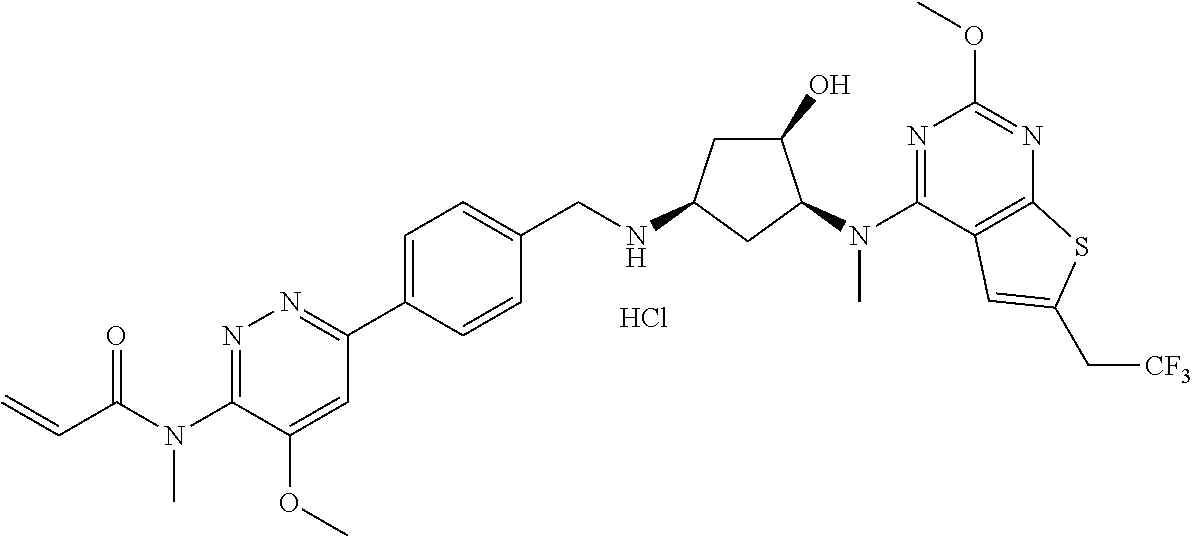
C1(N(C)C(C=C)=O)=NN=C(C2=CC=C(CNC3CC(O)C(N(C4=NC(OC)=NC5=C4C=C(C[CF3])S5)C)C3)C=C2)C=C1OC.Cl
